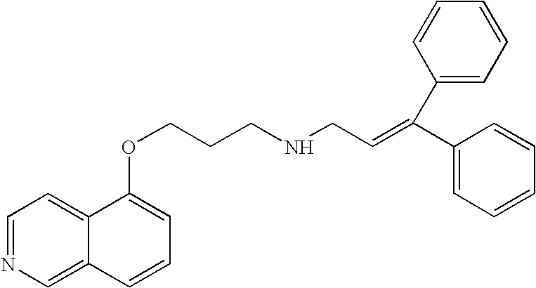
C1=NC=C2C(=C1)C(OCCCNCC=C(C1=CC=CC=C1)C1=CC=CC=C1)=CC=C2
